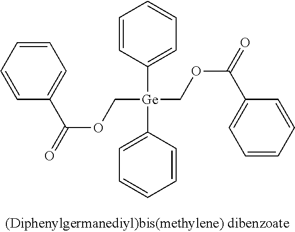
C1=C([Ge](C2=CC=CC=C2)(COC(=O)C2=CC=CC=C2)COC(=O)C2=CC=CC=C2)C=CC=C1
